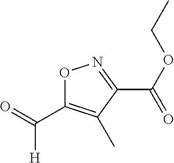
O1C(C(=O)[H])=C(C)C(C(OCC)=O)=N1
